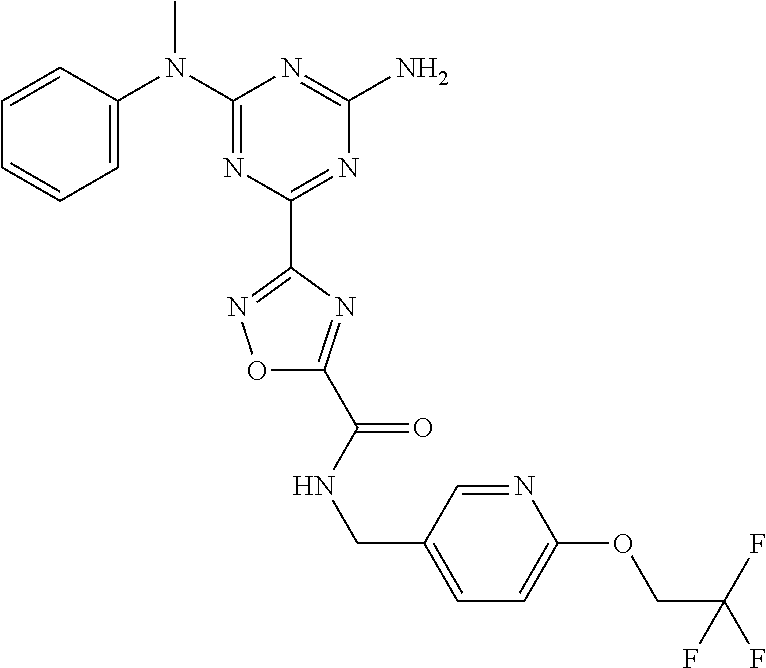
C1=CC(N(C2=NC(C3=NOC(C(NCC4=CC=C(OCC(F)(F)F)N=C4)=O)=N3)=NC(N)=N2)C)=CC=C1
